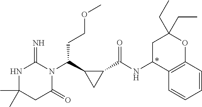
CC1(C)NC(=N)N(C(C2CC2C(NC2C3=C(OC(CC)(CC)C2)C=CC=C3)=O)CCOC)C(=O)C1
